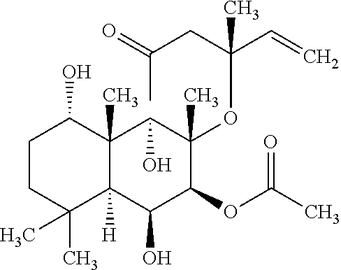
C1CC(C)(C)C2([H])C(C)(C1O)C(O)C(C)(OC(C=C)(CC(=O)C)C)C(OC(C)=O)C2O
